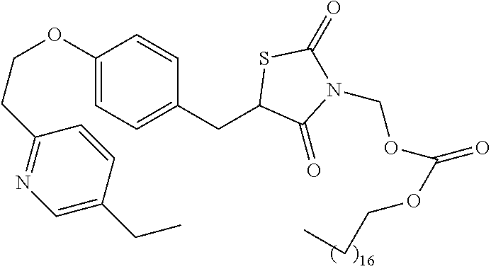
C(OC1=CC=C(CC2C(=O)N(COC(=O)OCCC)C(=O)S2)C=C1)CC1=NC=C(CC)C=C1
